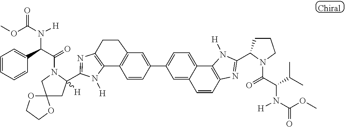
C12=C(N=C(C3([H])CC4(CN3C(=O)C(C3=CC=CC=C3)N([H])C(OC)=O)OCCO4)N1[H])CCC1=C2C=CC(C2=CC=C3C4=C(N=C(C5CCCN5C(=O)C(C(C)C)N([H])C(OC)=O)N4[H])C=CC3=C2)=C1
